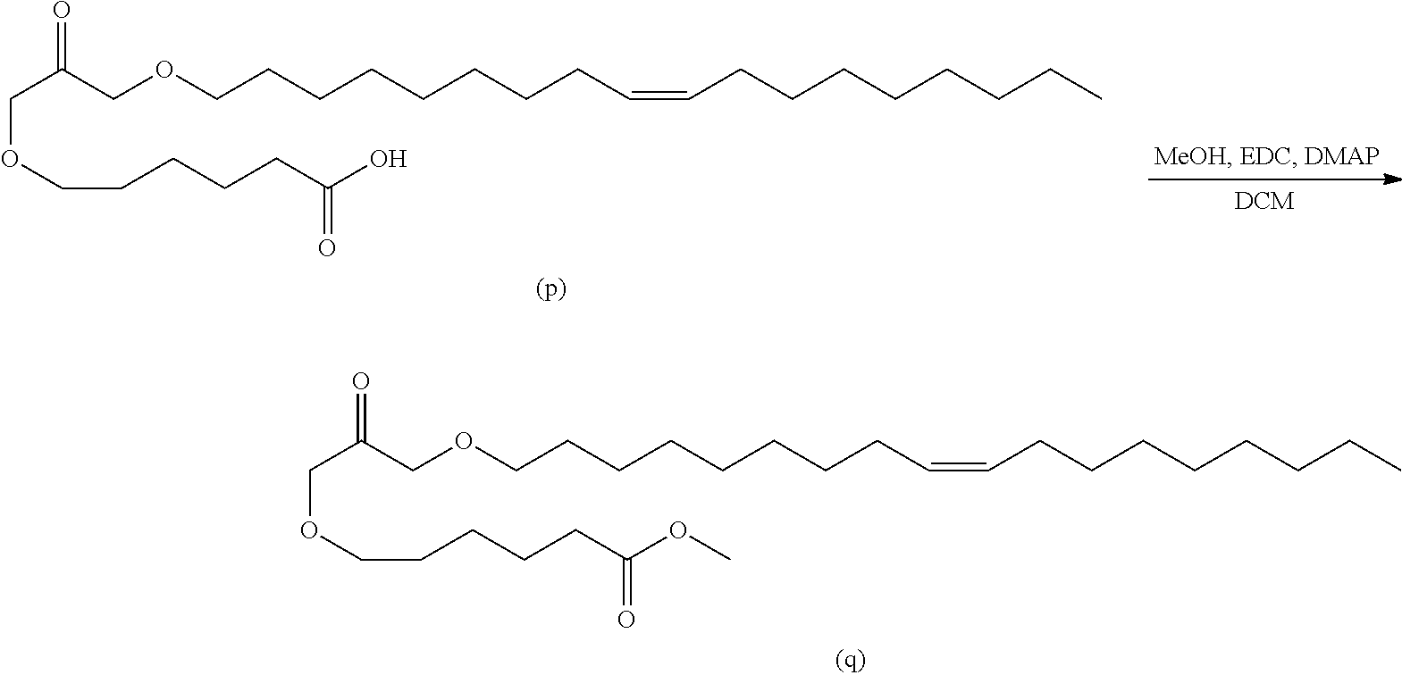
C(C(=O)COCCCCCCCCC=CCCCCCCCC)OCCCCCC(O)=O.C(C(=O)COCCCCCCCCC=CCCCCCCCC)OCCCCCC(OC)=O
